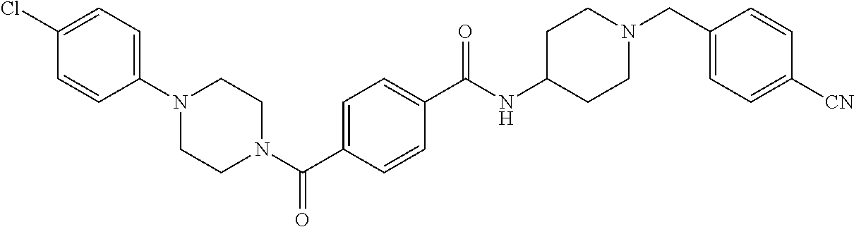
C1(N2CCN(C(=O)C3=CC=C(C(=O)NC4CCN(CC5=CC=C([CN])C=C5)CC4)C=C3)CC2)=CC=C(Cl)C=C1
